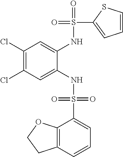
C1(Cl)=C(Cl)C=C(NS(=O)(=O)C2=CC=CC3=C2OCC3)C(NS(=O)(C2=CC=CS2)=O)=C1
